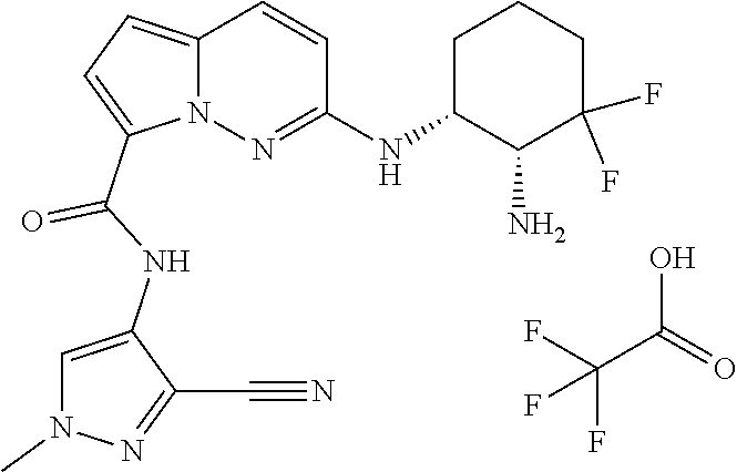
C(C(O)=O)(F)(F)F.N12C(=CC=C1C(NC1=CN(C)N=C1C#N)=O)C=CC(NC1C(N)C(F)(F)CCC1)=N2
